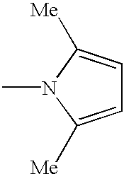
C1=C([Me])N(C)C([Me])=C1
